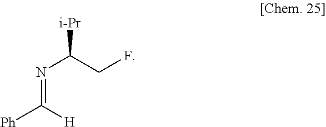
[i-Pr]C(CF)N=C([Ph])[H]
